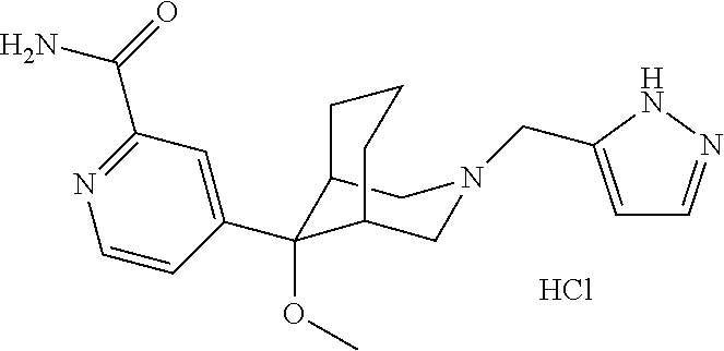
Cl.C12C(OC)(C3=CC(C(=O)N)=NC=C3)C(CN(CC3=CC=NN3)C1)CCC2
